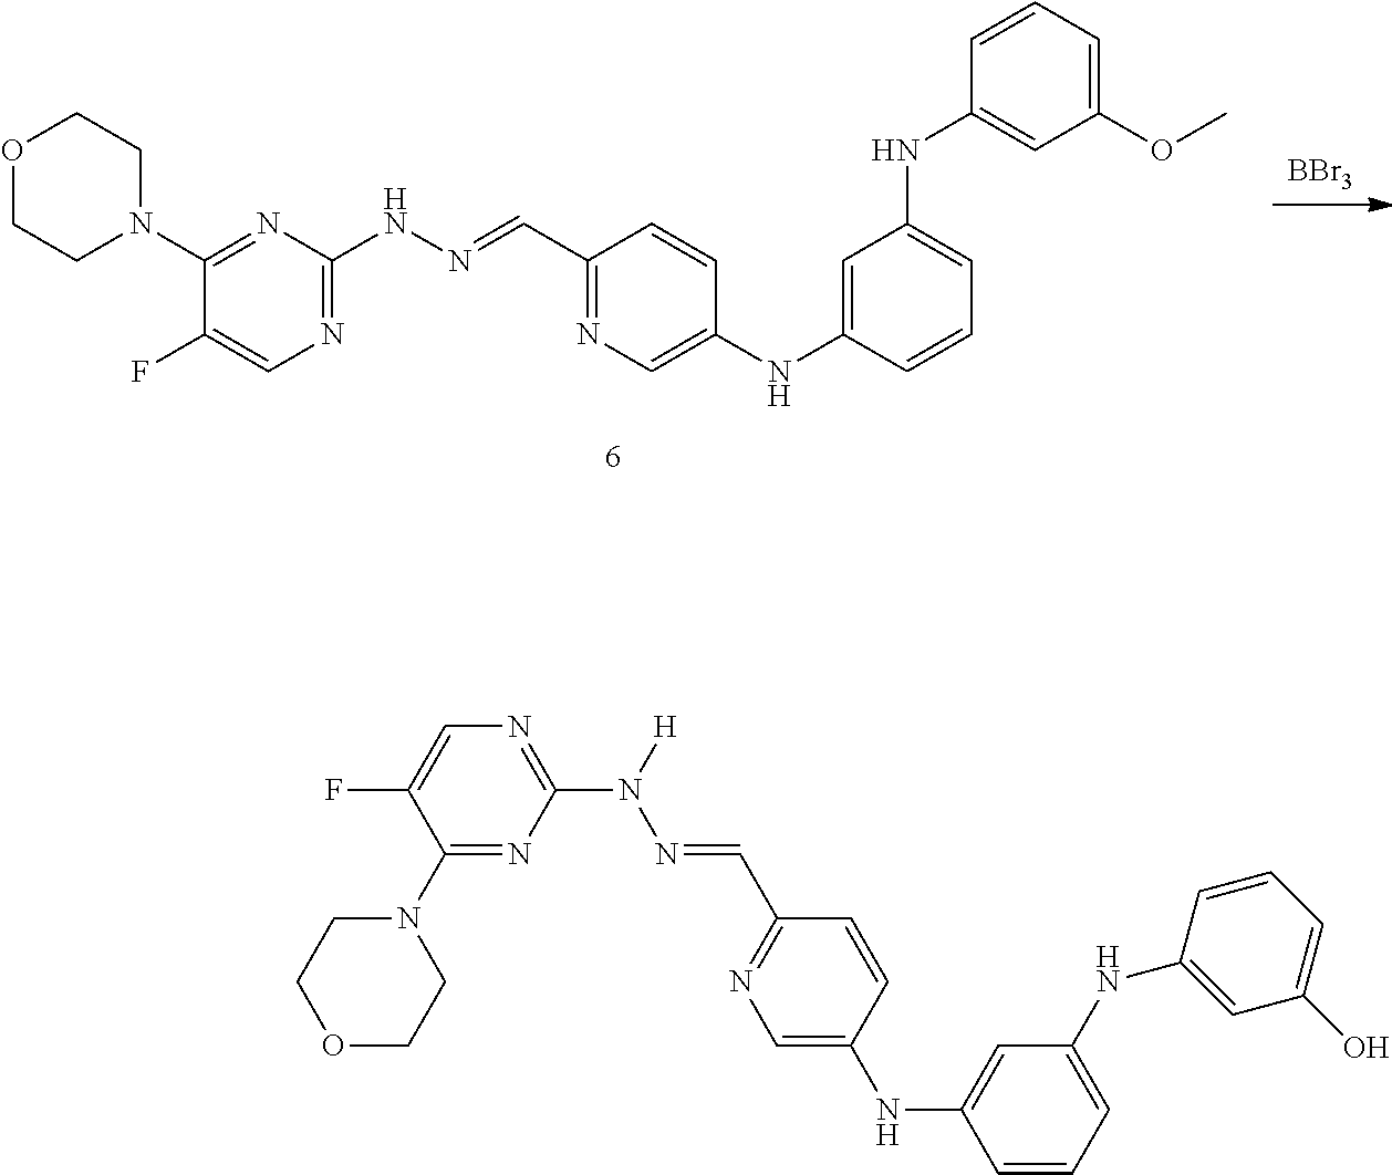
[BBr3].N(N=CC1=NC=C(NC2=CC(NC3=CC(OC)=CC=C3)=CC=C2)C=C1)C1=NC=C(F)C(N2CCOCC2)=N1.C1(N2CCOCC2)=NC(N([H])N=CC2=NC=C(NC3=CC(NC4=CC(O)=CC=C4)=CC=C3)C=C2)=NC=C1F
